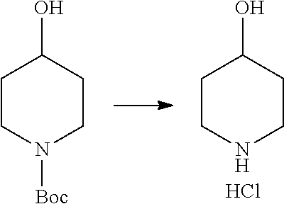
C1CNCCC1O.Cl.C1CN([Boc])CCC1O
